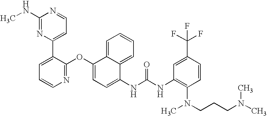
C1(NC)=NC(C2=CC=CN=C2OC2=CC=C(NC(NC3=C(N(CCCN(C)C)C)C=CC(C(F)(F)F)=C3)=O)C3=CC=CC=C23)=CC=N1
